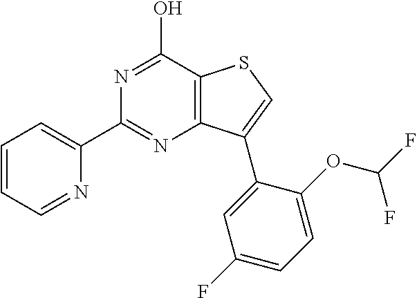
C1(C2=NC3=C(C(O)=N2)SC=C3C2=CC(F)=CC=C2OC(F)F)=CC=CC=N1
